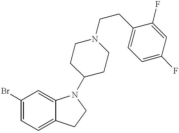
C1(Br)=CC=C2C(=C1)N(C1CCN(CCC3=CC=C(F)C=C3F)CC1)CC2
